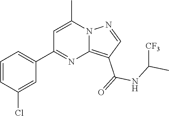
C12=C(C(=O)NC(C)[CF3])C=NN1C(C)=CC(C1=CC=CC(Cl)=C1)=N2
